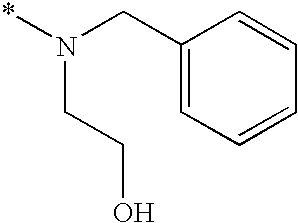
C1(CN(*)CCO)=CC=CC=C1
